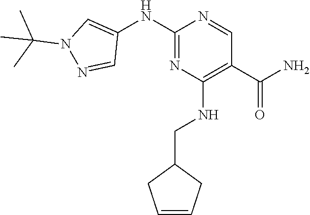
C1(C(N)=O)=C(NCC2CC=CC2)N=C(NC2=CN(C(C)(C)C)N=C2)N=C1
